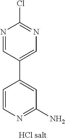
N1=CC(C2=CC(N)=NC=C2)=CN=C1Cl
